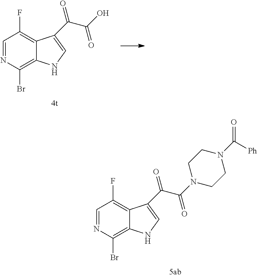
C1(Br)=C2C(=C(F)C=N1)C(C(=O)C(O)=O)=CN2.C1(Br)=C2C(=C(F)C=N1)C(C(=O)C(N1CCN(C([Ph])=O)CC1)=O)=CN2
